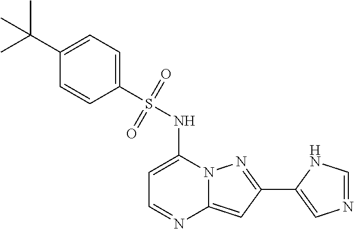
C1=C(NS(C2=CC=C(C(C)(C)C)C=C2)(=O)=O)N2C(=CC(C3=CN=CN3)=N2)N=C1
